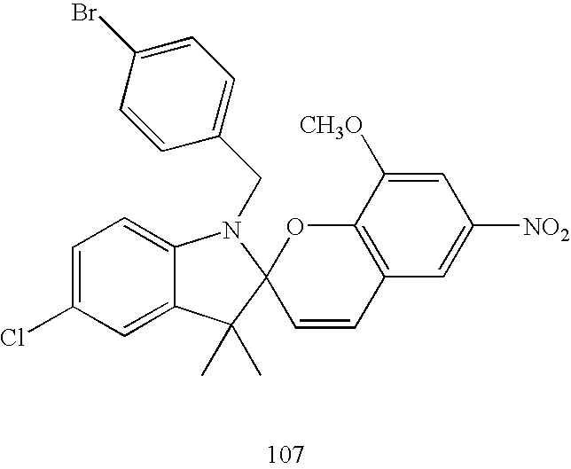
C1=CC(Br)=CC=C1CN1C2=CC=C(Cl)C=C2C(C)(C)C12C=CC1=C(O2)C([CH3O])=CC([NO2])=C1
